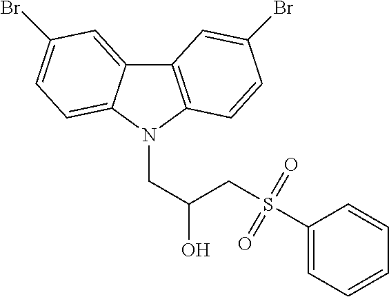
C12=C(N(CC(O)CS(C3=CC=CC=C3)(=O)=O)C3=CC=C(Br)C=C13)C=CC(Br)=C2
